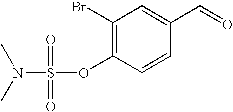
C1(Br)=C(OS(N(C)C)(=O)=O)C=CC(C=O)=C1
